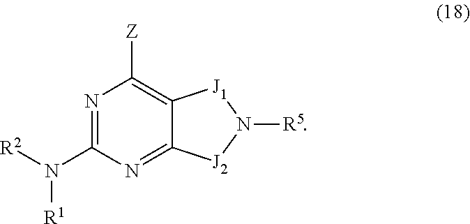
N1=C(N([R2])[R1])N=C2C(=C1[Z])[J1]N([R5])[J2]2
